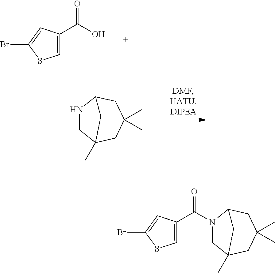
C1=C(C(O)=O)C=C(Br)S1.N1CC2(C)CC(C)(C)CC1C2.C1=C(C(=O)N2CC3(C)CC(C)(C)CC2C3)C=C(Br)S1
